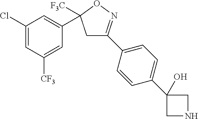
C1C(C2=CC=C(C3(O)CNC3)C=C2)=NOC1(C1=CC(Cl)=CC([CF3])=C1)[F3C]
